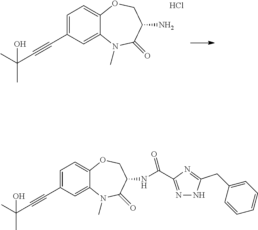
C1=C(C#CC(C)(O)C)C=C2C(=C1)OCC(N)C(=O)N2C.Cl.C1=C(C#CC(C)(O)C)C=C2C(=C1)OCC(NC(C1=NNC(CC3=CC=CC=C3)=N1)=O)C(=O)N2C
